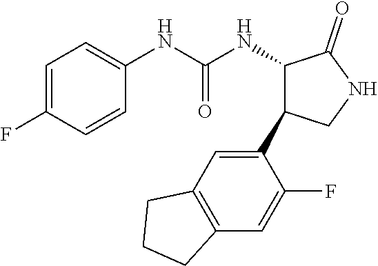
C1=C(F)C=CC(NC(NC2C(C3=CC4=C(C=C3F)CCC4)CNC2=O)=O)=C1
